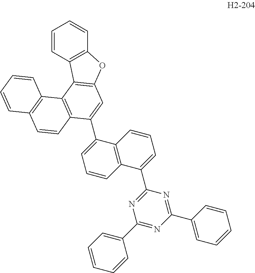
C1=CC2=C(C=C1)OC1=C2C2=C(C(C3=CC=CC4=C3C=CC=C4C3=NC(C4=CC=CC=C4)=NC(C4=CC=CC=C4)=N3)=C1)C=CC1=C2C=CC=C1
